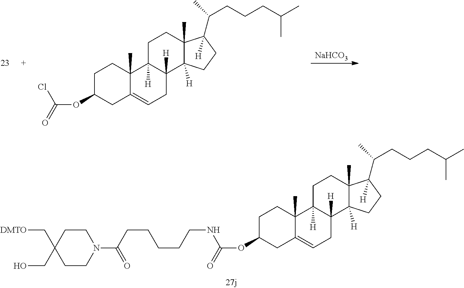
[DMTO]CC1(CO)CCN(C(=O)CCCCCNC(=O)OC2CCC3(C)C(=CCC4([H])C3([H])CCC3(C)C4([H])CCC3(C(C)CCCC(C)C)[H])C2)CC1.[NaHCO3].C1C(OC(=O)Cl)CC2=CCC3([H])C([H])(C2(C)C1)CCC1(C)C3([H])CCC1(C(C)CCCC(C)C)[H]
